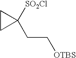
C1CC1([SO2Cl])CC[OTBS]
